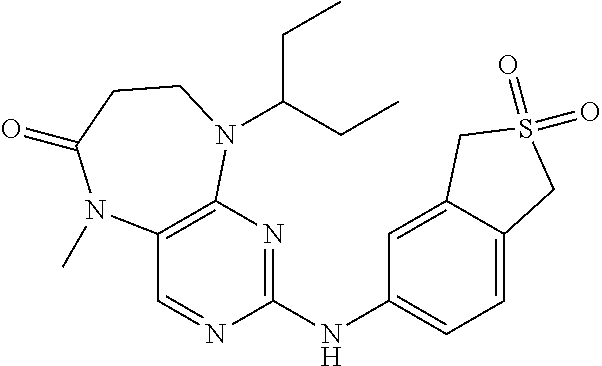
C12=CC=C(NC3=NC4=C(C=N3)N(C)C(=O)CCN4C(CC)CC)C=C1CS(=O)(=O)C2
